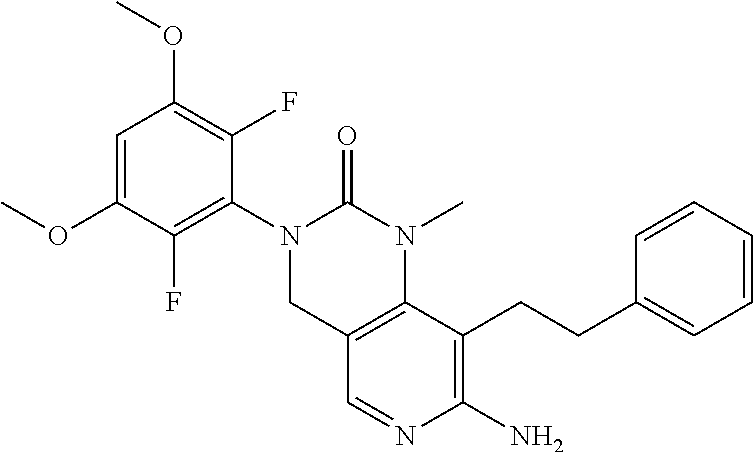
C1(OC)=C(F)C(N2CC3=C(N(C)C2=O)C(CCC2=CC=CC=C2)=C(N)N=C3)=C(F)C(OC)=C1
